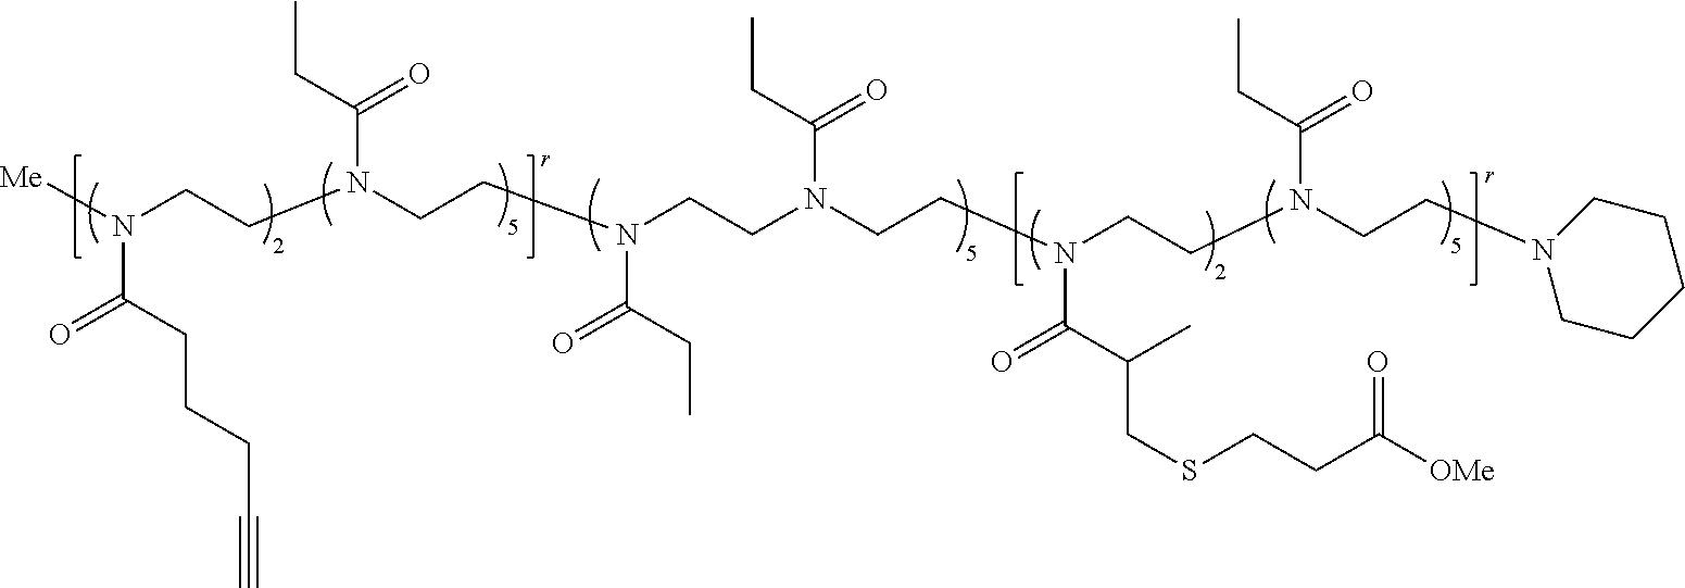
[Me]N(CCN(CCN(CCN(CCN(CCN(CCN1CCCCC1)C(=O)CC)C(C(C)CSCCC([OMe])=O)=O)C(CC)=O)C(CC)=O)C(CC)=O)C(CCCC#C)=O
